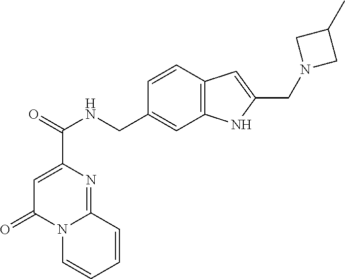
C1=C(C(=O)NCC2=CC3=C(C=C2)C=C(CN2CC(C)C2)N3)N=C2N(C1=O)C=CC=C2
